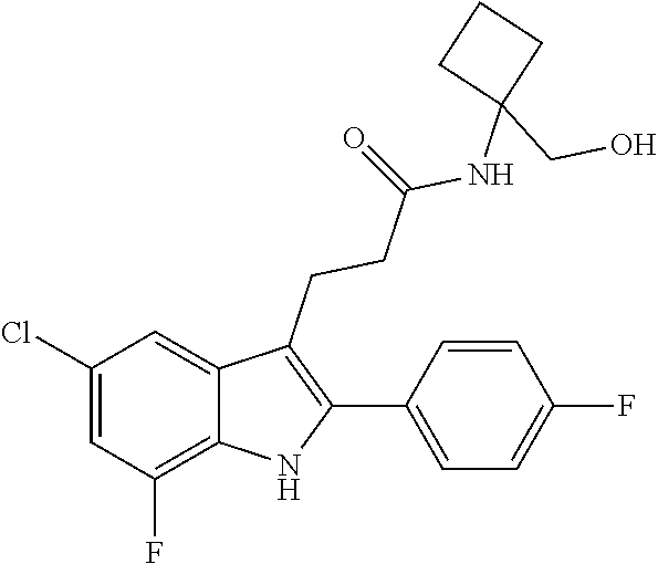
C12=C(F)C=C(Cl)C=C1C(CCC(=O)NC1(CO)CCC1)=C(C1=CC=C(F)C=C1)N2
